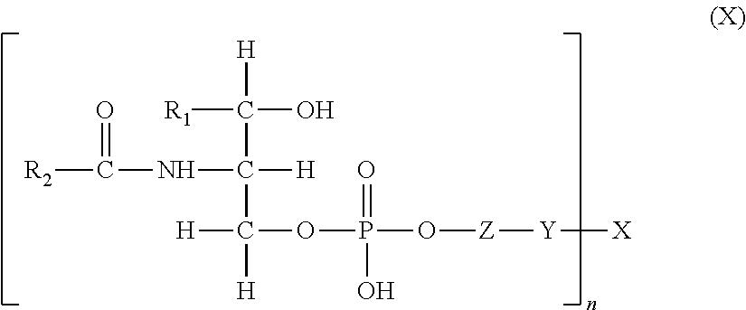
[R2]C(NC(C([H])([R1])O)(C([H])([H])OP(=O)(O)O[Z][Y][X])[H])=O
